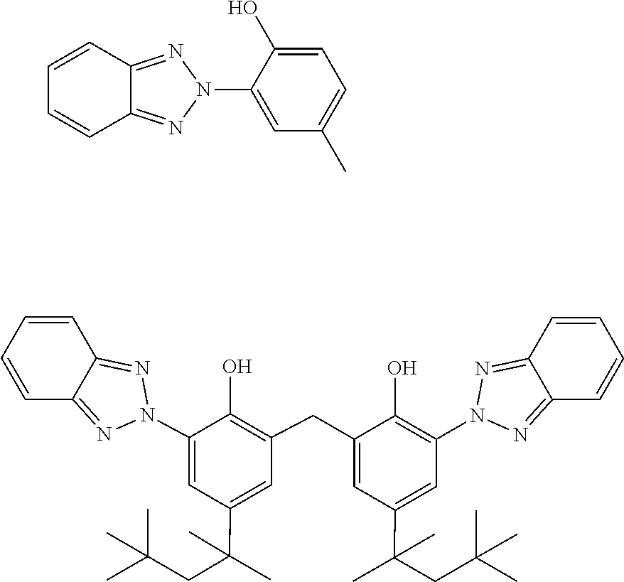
C1=CC2=NN(C3=CC(C)=CC=C3O)N=C2C=C1.C1=CC2=NN(C3=CC(C(C)(CC(C)(C)C)C)=CC(CC4=CC(C(C)(C)CC(C)(C)C)=CC(N5N=C6C(=N5)C=CC=C6)=C4O)=C3O)N=C2C=C1
